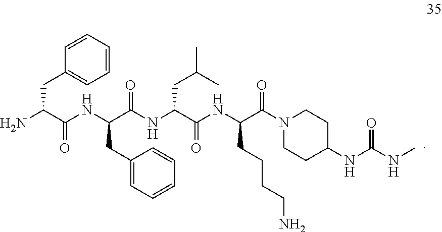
C(C(NC(C(NC(C(NC(C(N1CCC(NC(NC)=O)CC1)=O)CCCCN)=O)CC(C)C)=O)CC1=CC=CC=C1)=O)(N)CC1=CC=CC=C1
